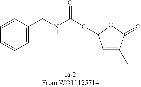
C1=C(C)C(=O)OC1OC(=O)NCC1=CC=CC=C1
